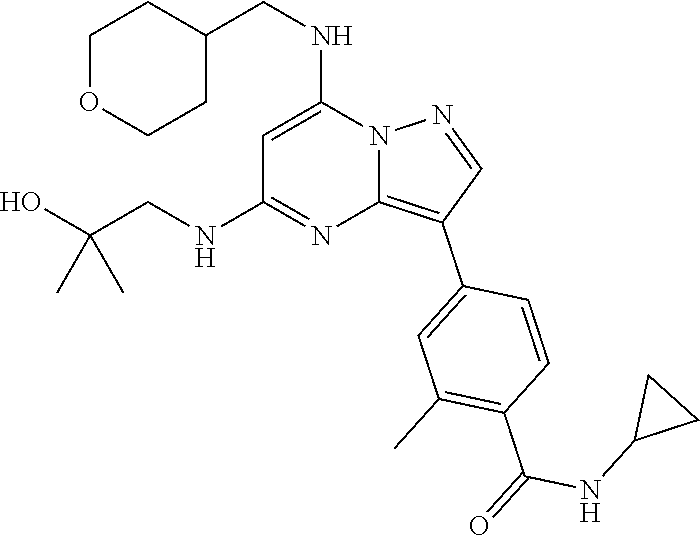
C(NC1=CC(NCC(O)(C)C)=NC2=C(C3=CC(C)=C(C(NC4CC4)=O)C=C3)C=NN12)C1CCOCC1
